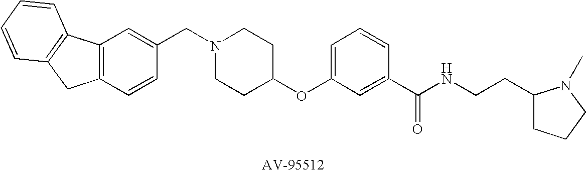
C1(CN2CCC(OC3=CC=CC(C(NCCC4CCCN4C)=O)=C3)CC2)=CC2=C(C=C1)CC1=C2C=CC=C1
